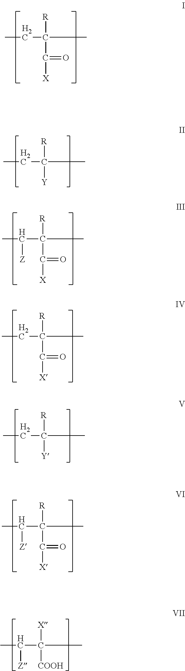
CCC(CC)([R])C(=O)[X].CC(C(CC)([R])C(=O)[X])[Z].CCC(CC)([R])C(=O)[X].CC(C(CC)([R])C(=O)[X])[Z].CCC(CC)([R])[Y].CCC(CC)([R])[Y].CC(C(CC)([X])[COOH])[Z]
